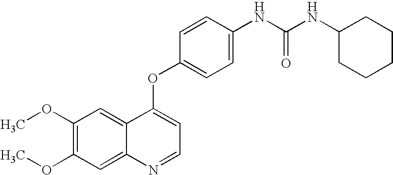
C1(OC)=C(OC)C=C2C(=C1)C(OC1=CC=C(NC(NC3CCCCC3)=O)C=C1)=CC=N2
